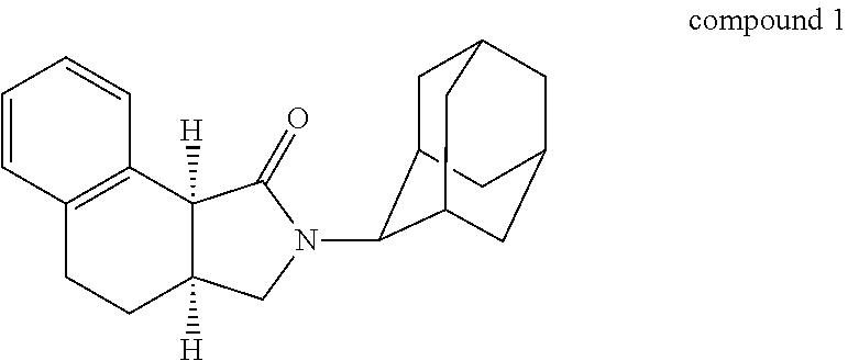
C1C2C(N3CC4([H])CCC5=C(C=CC=C5)C4([H])C3=O)C3CC(CC1C3)C2
